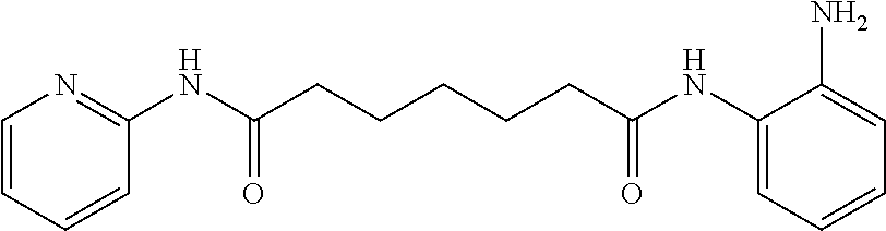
N(C(CCCCCC(NC1=CC=CC=C1N)=O)=O)C1=NC=CC=C1
